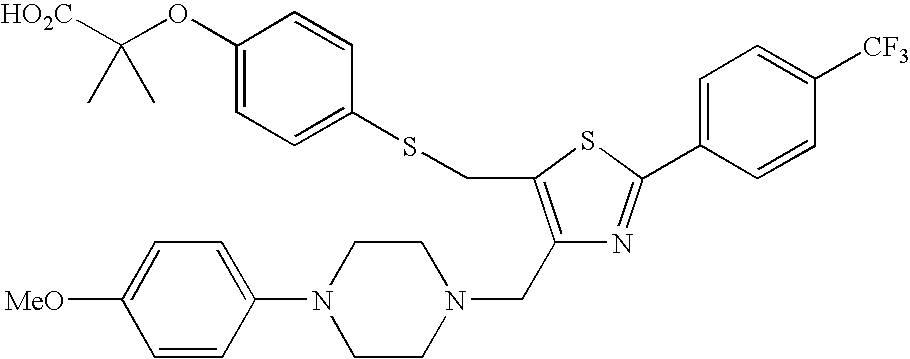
C1=C(C2=NC(CN3CCN(C4=CC=C([MeO])C=C4)CC3)=C(CSC3=CC=C(OC([HO2C])(C)C)C=C3)S2)C=CC([CF3])=C1
